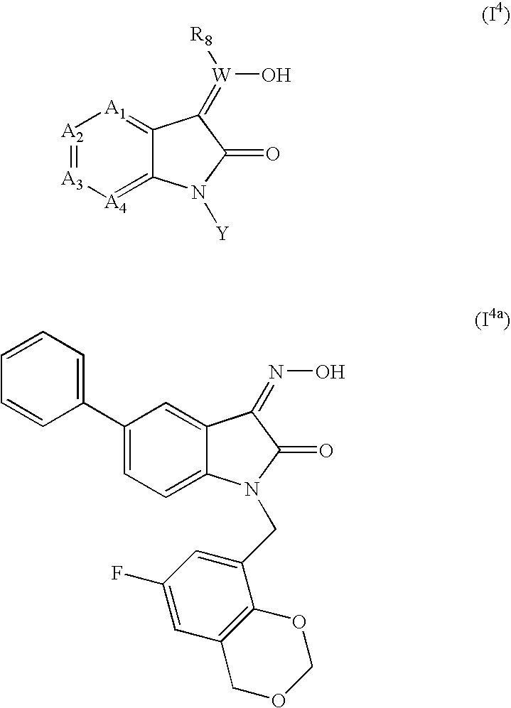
[A2]1=[A3][A4]=C2C(=[A1]1)C(=[W](O)[R8])C(=O)N2[Y].C1(C2=CC=CC=C2)=CC=C2C(=C1)C(=NO)C(=O)N2CC1=CC(F)=CC2=C1OCOC2
